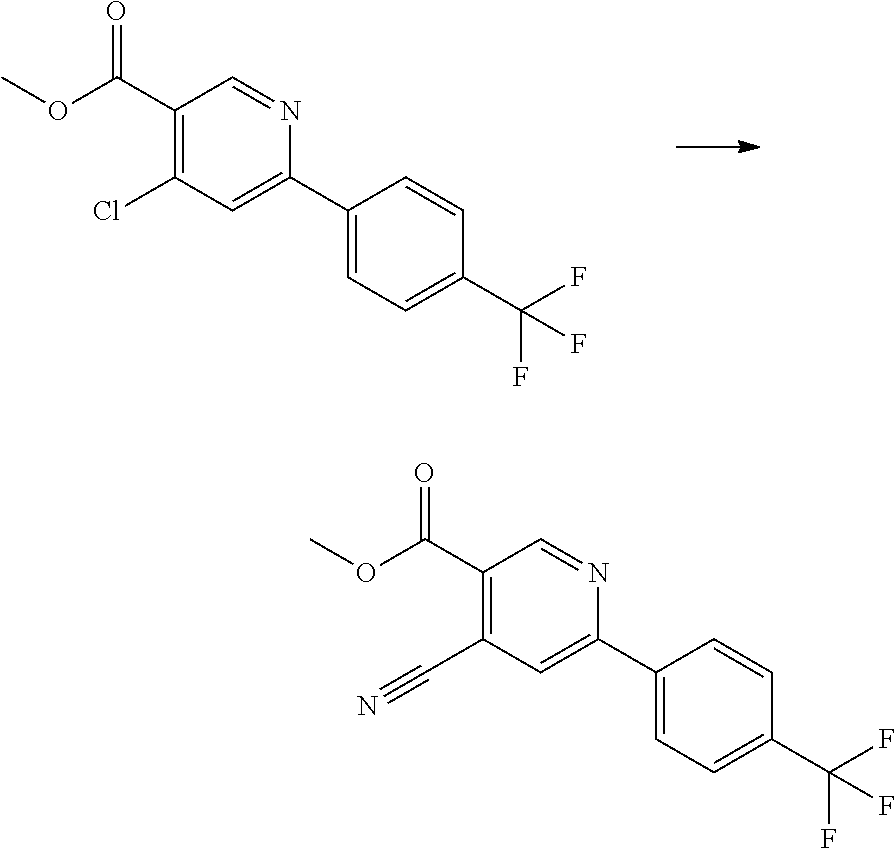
C1(C(=O)OC)=C(Cl)C=C(C2=CC=C(C(F)(F)F)C=C2)N=C1.C1(C(=O)OC)=C(C#N)C=C(C2=CC=C(C(F)(F)F)C=C2)N=C1
